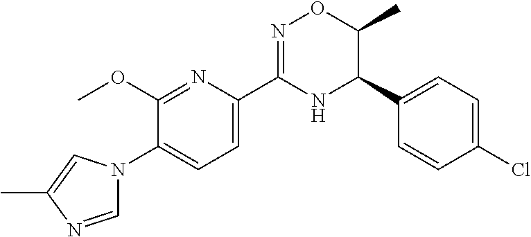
C1(C2=CC=C(N3C=NC(C)=C3)C(OC)=N2)=NOC(C)C(C2=CC=C(Cl)C=C2)N1
